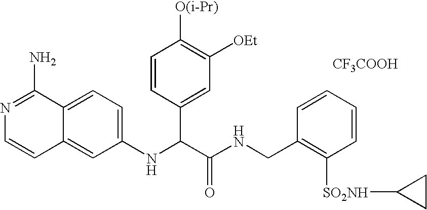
C1(NC(C(NCC2=C([SO2NH]C3CC3)C=CC=C2)=O)C2=CC([OEt])=C([O(i-Pr)])C=C2)=CC=C2C(=C1)C=CN=C2N.[CF3COOH]
